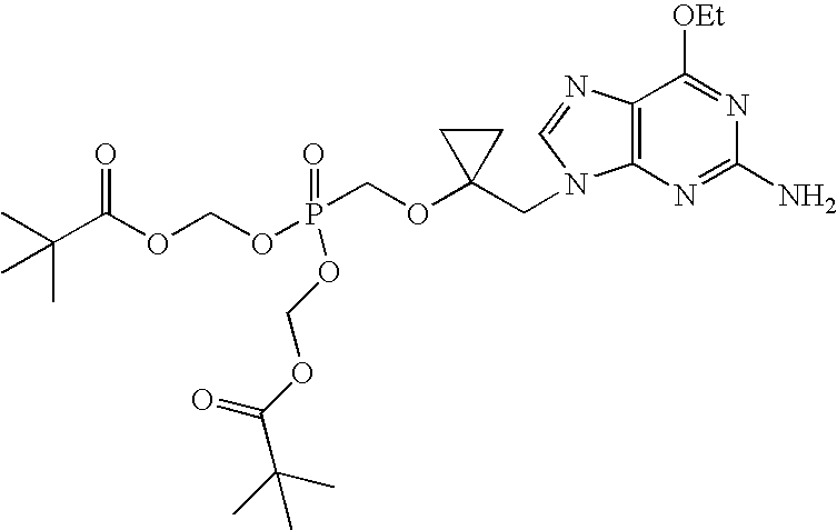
O(P(COC1(CN2C3=C(C([OEt])=NC(N)=N3)N=C2)CC1)(OCOC(C(C)(C)C)=O)=O)COC(C(C)(C)C)=O
